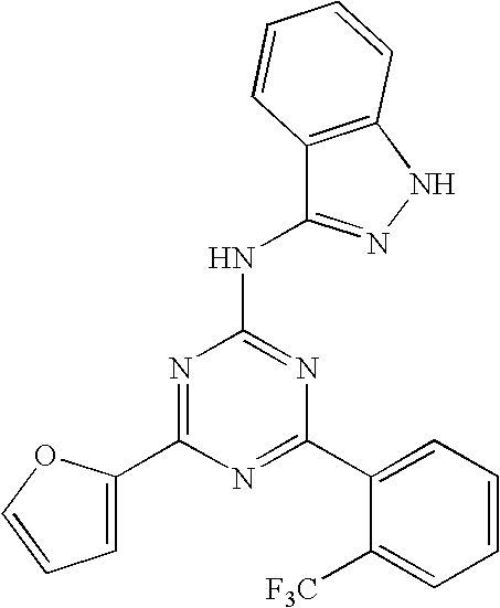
N1=C(C2=CC=CC=C2[F3C])N=C(NC2=NNC3=C2C=CC=C3)N=C1C1=CC=CO1
